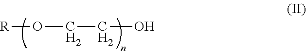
O([R])CCO
